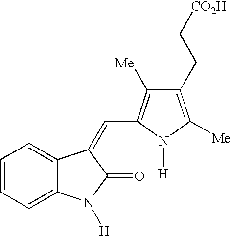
C1=CC=C2C(=C1)C(=CC1=C([Me])C(CC[CO2H])=C([Me])N1[H])C(=O)N2[H]
